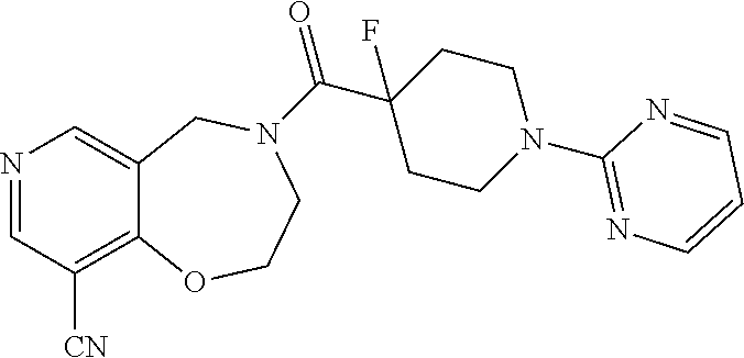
N1=CC([CN])=C2C(=C1)CN(C(C1(F)CCN(C3=NC=CC=N3)CC1)=O)CCO2
